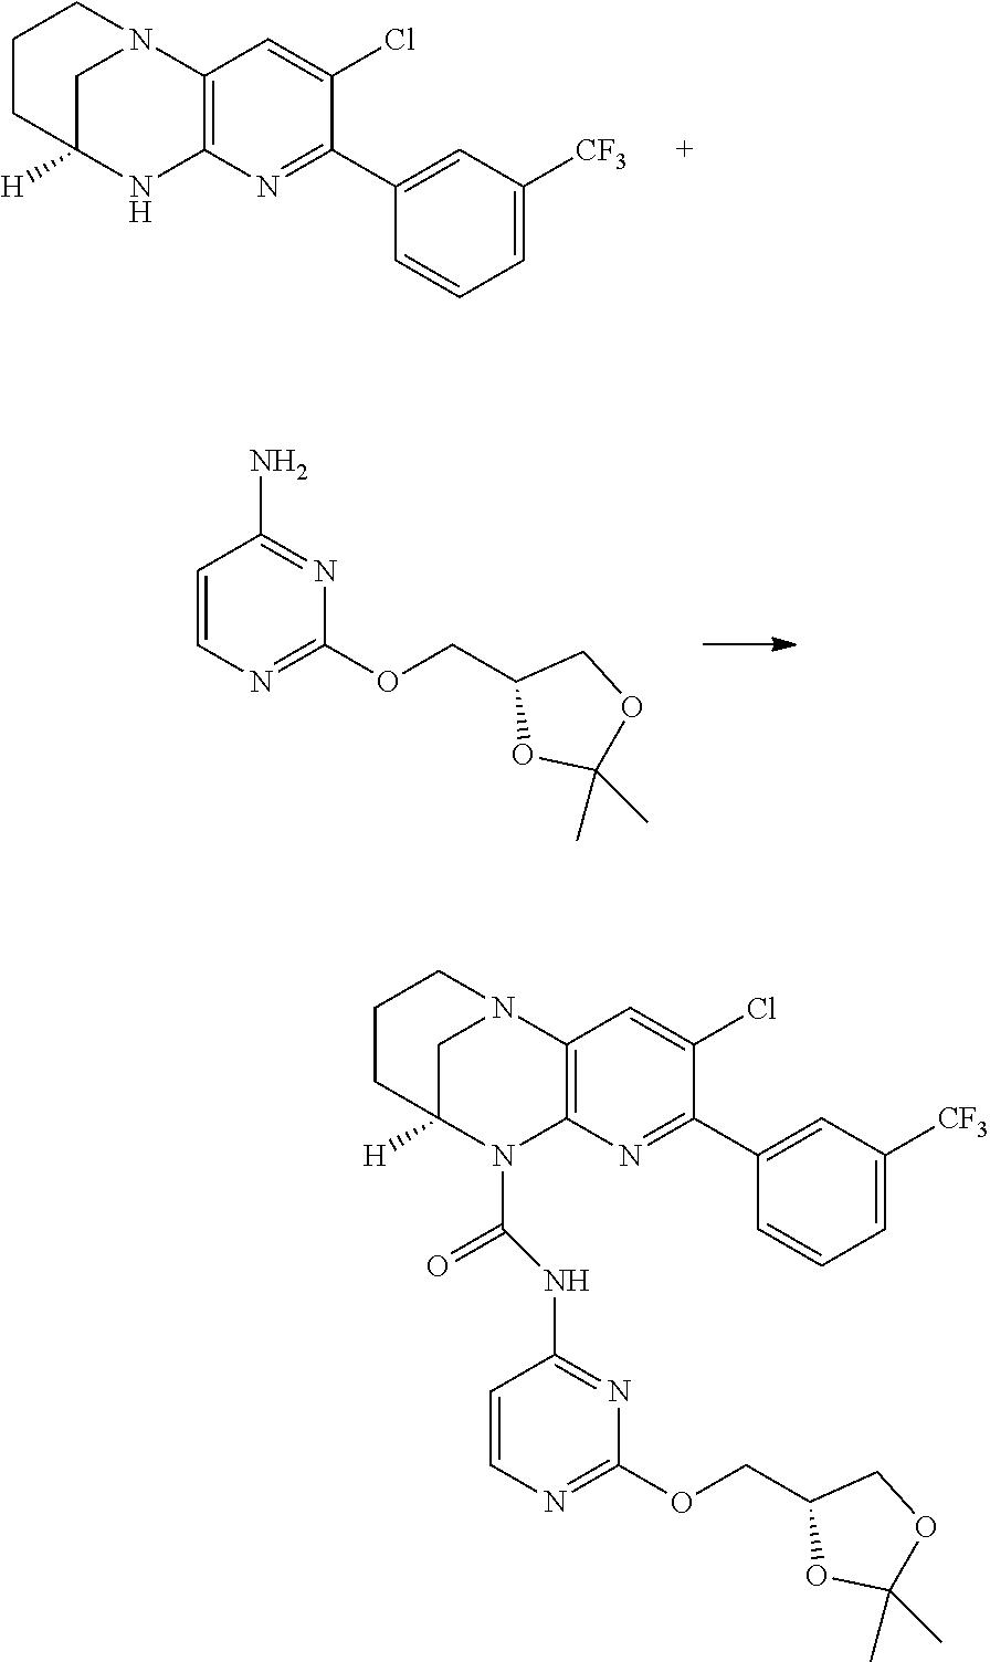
C12=C(N3CC([H])(N1)CCC3)C=C(Cl)C(C1=CC([CF3])=CC=C1)=N2.C1=CN=C(OCC2OC(C)(C)OC2)N=C1N.C12=C(N3CC([H])(N1C(=O)NC1=NC(OCC4OC(C)(C)OC4)=NC=C1)CCC3)C=C(Cl)C(C1=CC([CF3])=CC=C1)=N2
